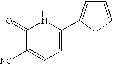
C1=C(C2=CC=CO2)NC(=O)C([NC])=C1
